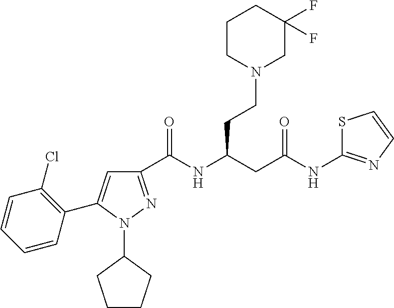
C1(C(NC(CC(=O)NC2=NC=CS2)CCN2CC(F)(F)CCC2)=O)=NN(C2CCCC2)C(C2=C(Cl)C=CC=C2)=C1
